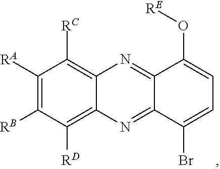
C1([RA])=C([RB])C([RD])=C2C(=C1[RC])N=C1C(=N2)C(Br)=CC=C1O[RE]
